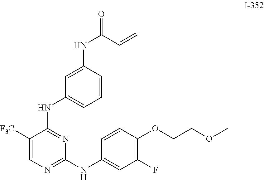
C1([F3C])=CN=C(NC2=CC(F)=C(OCCOC)C=C2)N=C1NC1=CC=CC(NC(=O)C=C)=C1
